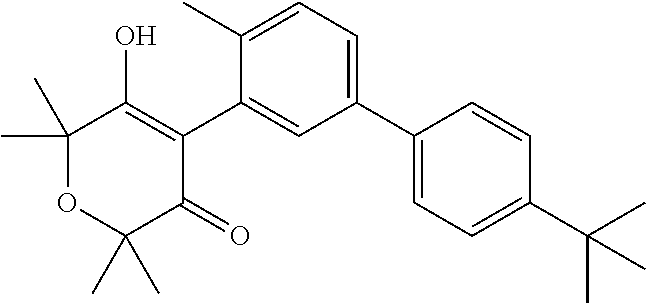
C1(C2=CC=C(C)C(C3=C(O)C(C)(C)OC(C)(C)C3=O)=C2)=CC=C(C(C)(C)C)C=C1
